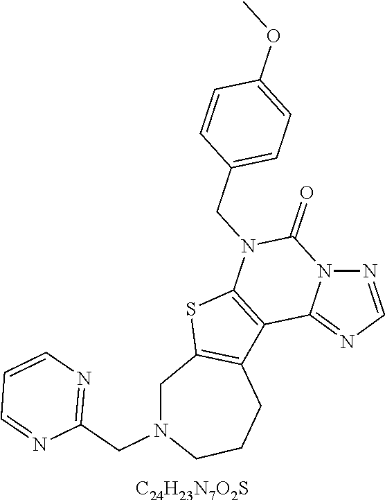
N12N=CN=C1C1=C(N(CC3=CC=C(OC)C=C3)C2=O)SC2=C1CCCN(CC1=NC=CC=N1)C2.[C24H23N7O2S]
